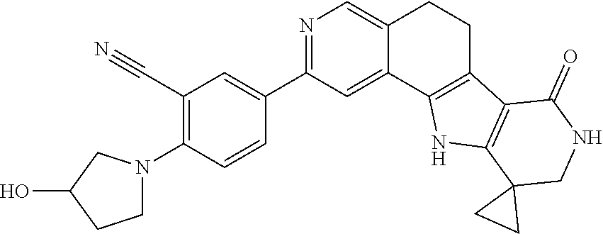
C(C1=C(N2CCC(O)C2)C=CC(C2=NC=C3C(=C2)C2=C(CC3)C3=C(N2)C2(CNC3=O)CC2)=C1)#N
